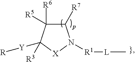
C1([R7])C([R5])([R6])C([R3])([Y][R])[X]N1[R1][L]C
